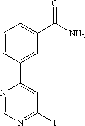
C1(C2=CC(I)=NC=N2)=CC(C(N)=O)=CC=C1
